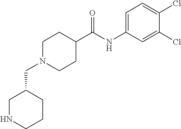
C1(Cl)=CC(NC(C2CCN(CC3CNCCC3)CC2)=O)=CC=C1Cl
